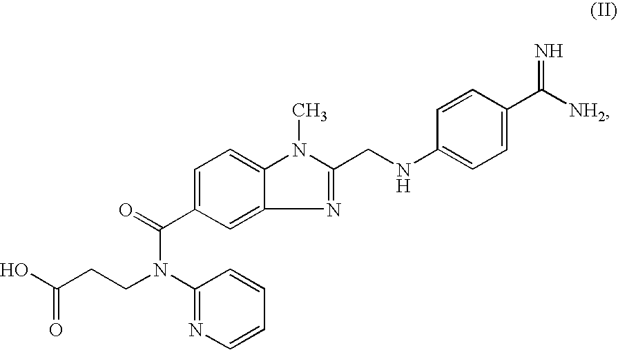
N1=C(CNC2=CC=C(C([NH2])=N)C=C2)N(C)C2=CC=C(C(N(C3=NC=CC=C3)CCC(O)=O)=O)C=C12
